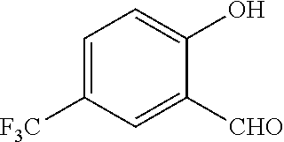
C1=C([F3C])C=C([CHO])C(O)=C1
